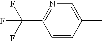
C1=C(C)C=CC(C(F)(F)F)=N1
